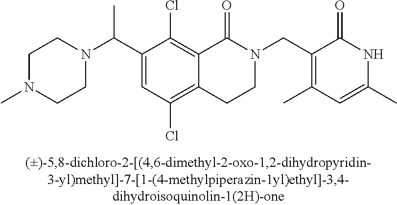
N1(C(C2=CC(Cl)=C3C(=C2Cl)C(=O)N(CC2=C(C)C=C(C)NC2=O)CC3)C)CCN(C)CC1
